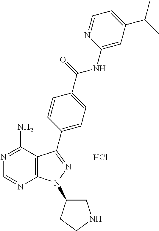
Cl.N1=C(N)C2=C(N=C1)N(C1CNCC1)N=C2C1=CC=C(C(=O)NC2=CC(C(C)C)=CC=N2)C=C1
